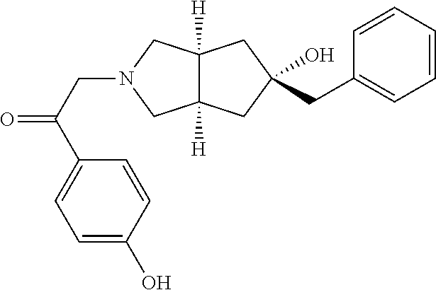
C12([H])C([H])(CN(CC(=O)C3=CC=C(O)C=C3)C1)CC(O)(CC1=CC=CC=C1)C2
